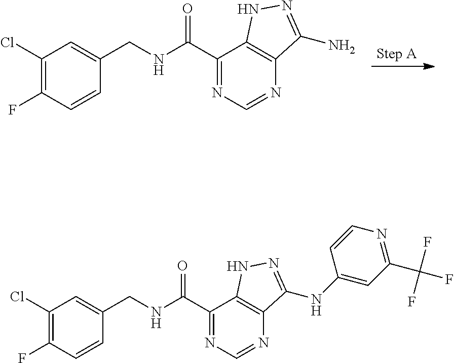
C1(Cl)=C(F)C=CC(CNC(C2=NC=NC3=C2NN=C3N)=O)=C1.C1(Cl)=C(F)C=CC(CNC(C2=NC=NC3=C2NN=C3NC2=CC(C(F)(F)F)=NC=C2)=O)=C1
